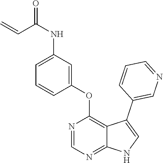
N1=CN=C2C(=C1OC1=CC(NC(=O)C=C)=CC=C1)C(C1=CN=CC=C1)=CN2
